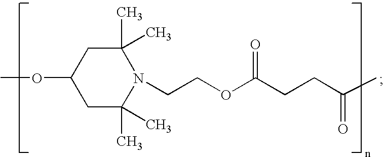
C1(C)(C)CC(OC)CC(C)(C)N1CCOC(CCC(C)=O)=O
